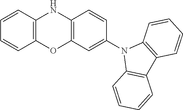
C1=CC2=C(C=C1)OC1=C(N2)C=CC(N2C3=C(C4=C2C=CC=C4)C=CC=C3)=C1
